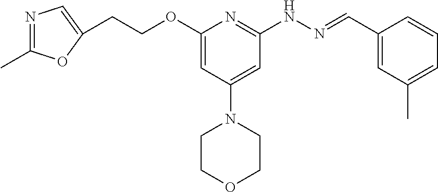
C(COC1=CC(N2CCOCC2)=CC(NN=CC2=CC(C)=CC=C2)=N1)C1=CN=C(C)O1
